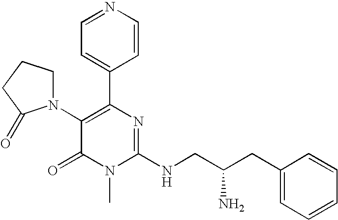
C1(N2CCCC2=O)=C(C2=CC=NC=C2)N=C(NCC(CC2=CC=CC=C2)N)N(C)C1=O
